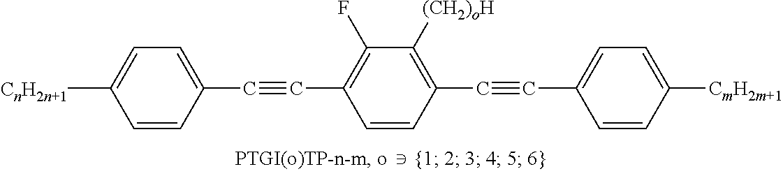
[CnH2n+1]C1=CC=C(C#CC2=C(F)C([(CH2)oH])=C(C#CC3=CC=C([CmH2m+1])C=C3)C=C2)C=C1
